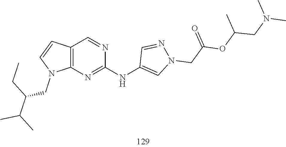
N1=CC(NC2=NC3=C(C=CN3CC(C(C)C)CC)C=N2)=CN1CC(OC(CN(C)C)C)=O
